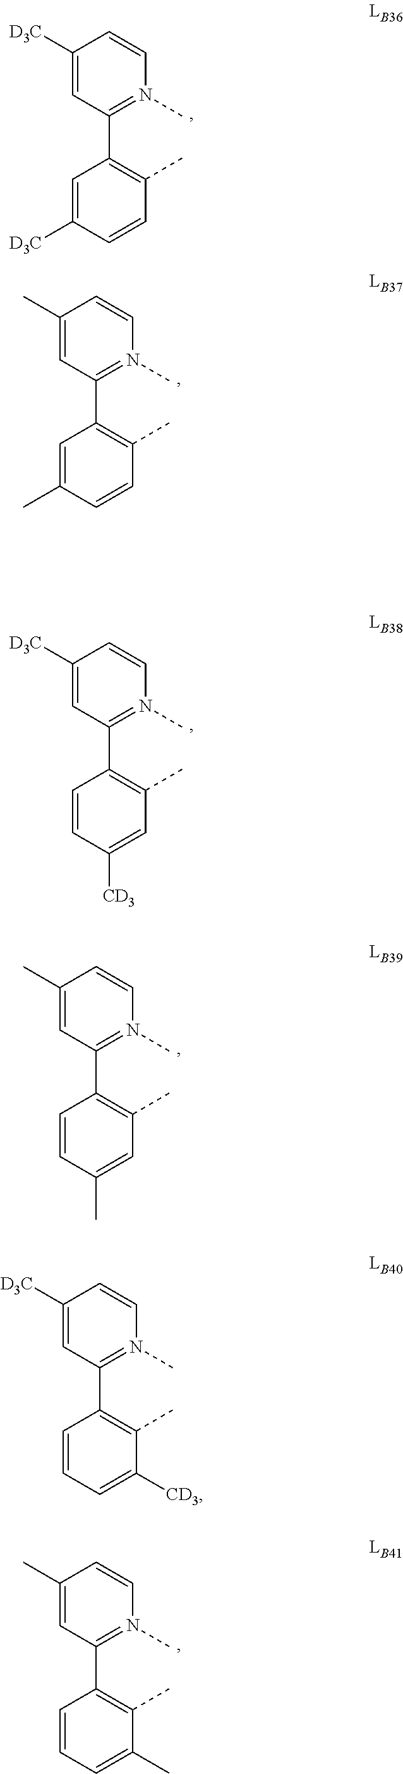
C1([D3C])=CC(C2=C(C)C=CC([D3C])=C2)=N(C)C=C1.C1(C)=CC(C2=C(C)C=CC(C)=C2)=N(C)C=C1.C1([D3C])=CC(C2=C(C)C=C([CD3])C=C2)=N(C)C=C1.C1(C)=CC(C2=C(C)C=C(C)C=C2)=N(C)C=C1.C1([D3C])=CC(C2=C(C)C([CD3])=CC=C2)=N(C)C=C1.C1(C)=CC(C2=C(C)C(C)=CC=C2)=N(C)C=C1
